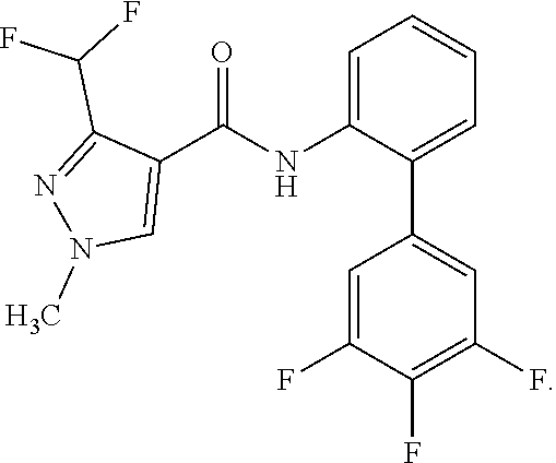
C1(C(F)F)=NN(C)C=C1C(=O)NC1=CC=CC=C1C1=CC(F)=C(F)C(F)=C1
